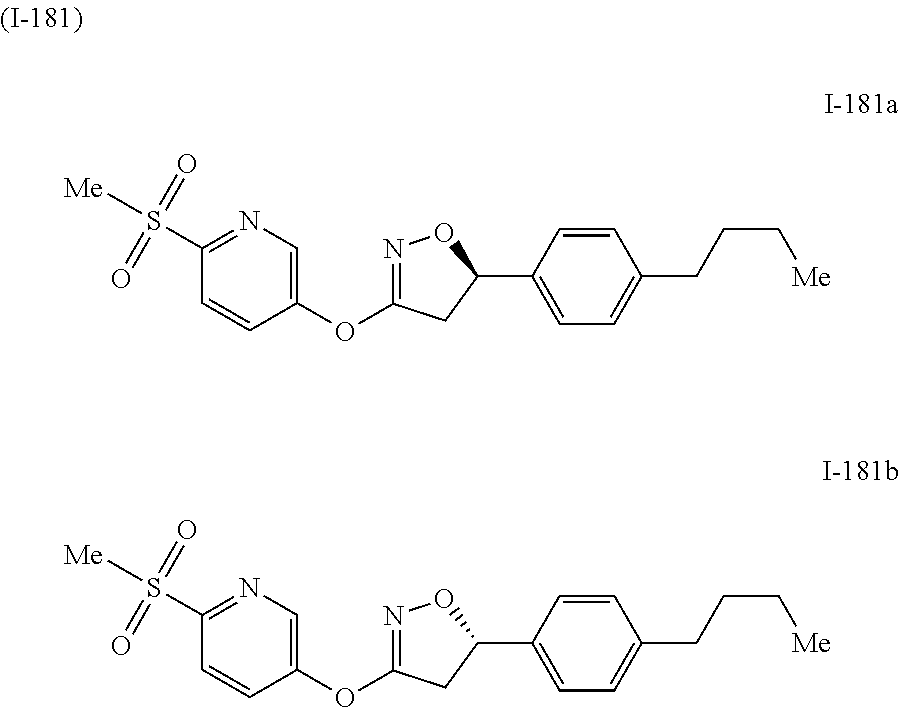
C1=CC(C2ON=C(OC3=CN=C(S([Me])(=O)=O)C=C3)C2)=CC=C1CCC[Me].C1=CC(C2ON=C(OC3=CN=C(S([Me])(=O)=O)C=C3)C2)=CC=C1CCC[Me]
